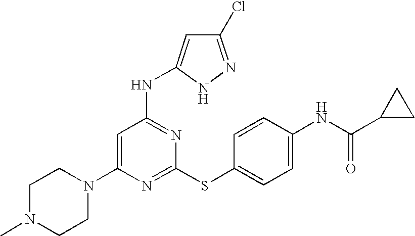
N1(C2=CC(NC3=CC(Cl)=NN3)=NC(SC3=CC=C(NC(=O)C4CC4)C=C3)=N2)CCN(C)CC1
